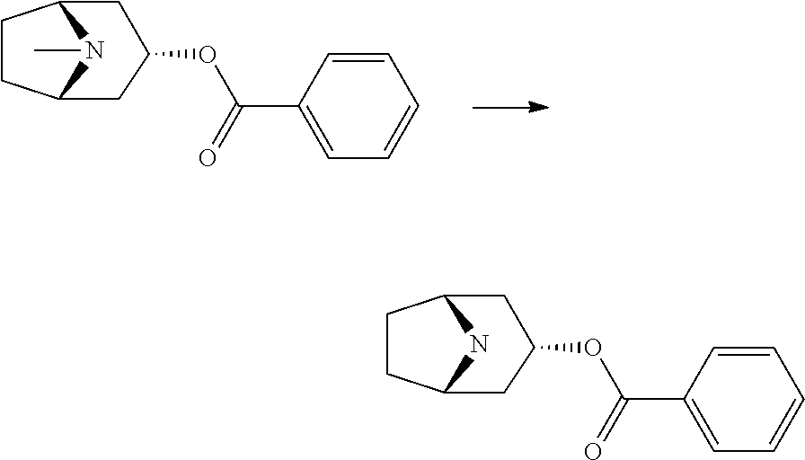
C1CC2N(C)C1CC(OC(C1=CC=CC=C1)=O)C2.C1CC2NC1CC(OC(C1=CC=CC=C1)=O)C2
